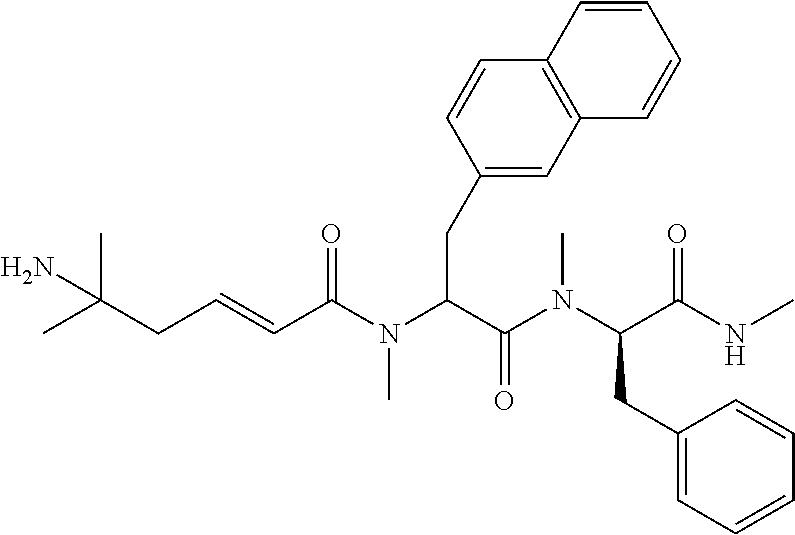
C12=C(C=CC=C1)C=CC(CC(C(N(C(C(NC)=O)CC1=CC=CC=C1)C)=O)N(C(=O)C=CCC(C)(C)N)C)=C2
